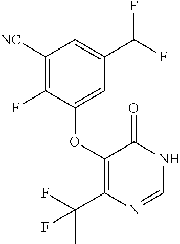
C1(OC2=CC(C(F)F)=CC([NC])=C2F)=C(C(C)(F)F)N=CNC1=O
